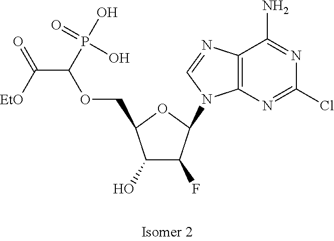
C1(O)C(F)C(N2C3=C(N=C2)C(N)=NC(Cl)=N3)OC1COC(C([EtO])=O)P(O)(=O)O
